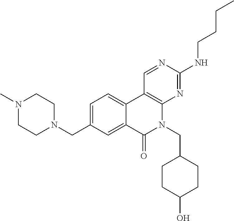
C12=CC(CN3CCN(C)CC3)=CC=C1C1=C(N(CC3CCC(O)CC3)C2=O)N=C(NCCCC)N=C1
